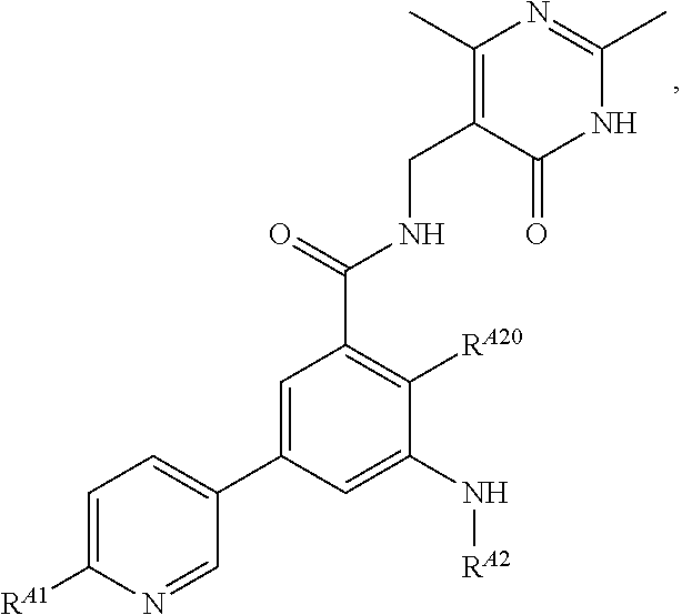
C1(C)=C(CNC(C2=C([RA20])C(N[RA2])=CC(C3=CC=C([RA1])N=C3)=C2)=O)C(=O)NC(C)=N1
